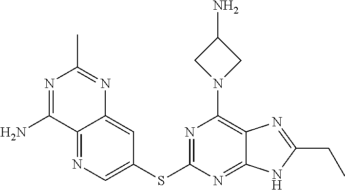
C1(SC2=NC(N3CC(N)C3)=C3C(=N2)NC(CC)=N3)=CN=C2C(=C1)N=C(C)N=C2N
